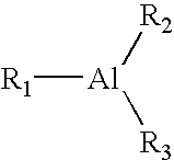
[R1][Al]([R3])[R2]
